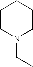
C1CN(CC)CCC1
